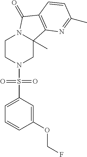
C1CN(S(C2=CC=CC(OCF)=C2)(=O)=O)CC2(C)N1C(=O)C1=C2N=C(C)C=C1
